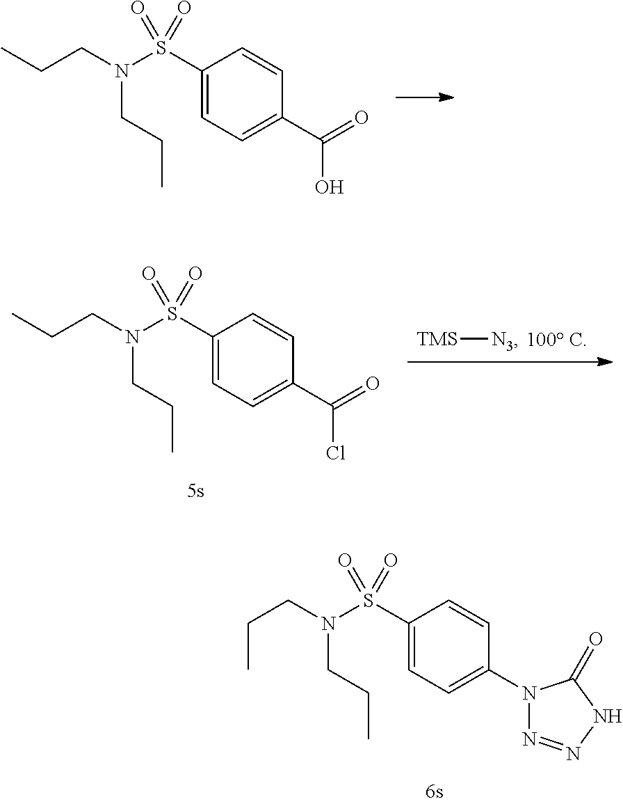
C1(S(N(CCC)CCC)(=O)=O)=CC=C(C(=O)O)C=C1.[TMS][N3].C1(S(N(CCC)CCC)(=O)=O)=CC=C(C(=O)Cl)C=C1.C1=C(S(N(CCC)CCC)(=O)=O)C=CC(N2N=NNC2=O)=C1
